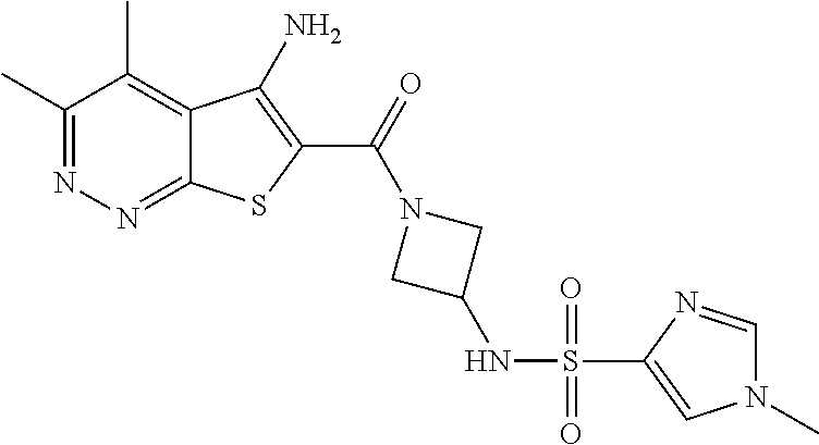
C1(C)=NN=C2C(=C1C)C(N)=C(C(=O)N1CC(NS(C3=CN(C)C=N3)(=O)=O)C1)S2
